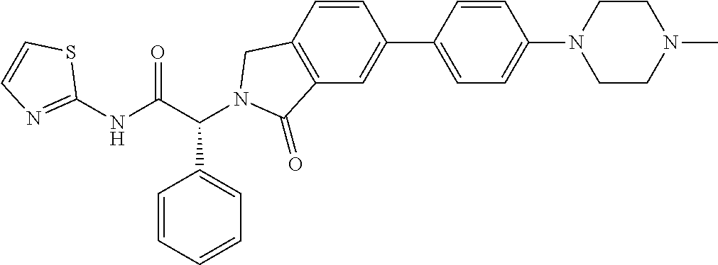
C1(NC(C(C2=CC=CC=C2)N2CC3=C(C=C(C4=CC=C(N5CCN(C)CC5)C=C4)C=C3)C2=O)=O)=NC=CS1
